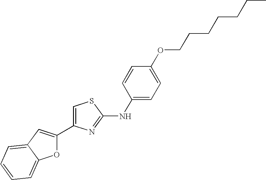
C1(C2=CSC(NC3=CC=C(OCCCCCCC)C=C3)=N2)=CC2=CC=CC=C2O1
